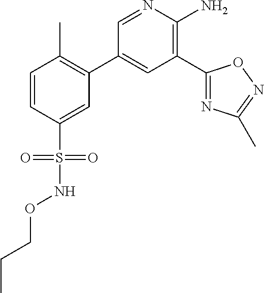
C1=CC(S(NOCCC)(=O)=O)=CC(C2=CC(C3=NC(C)=NO3)=C(N)N=C2)=C1C
